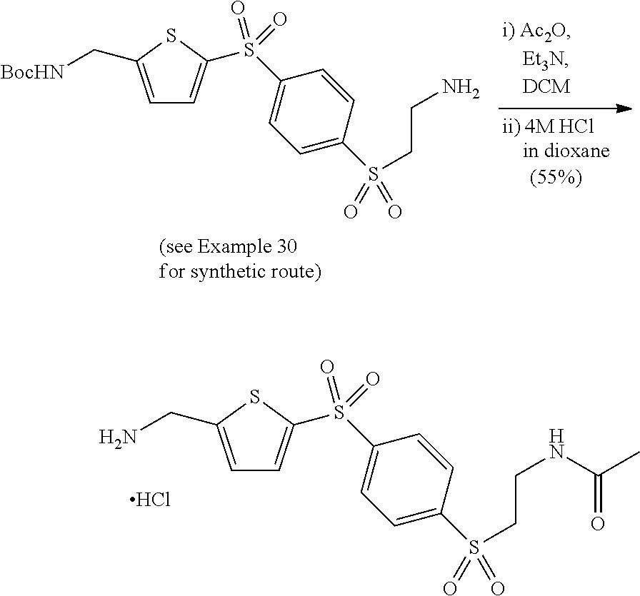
C1=C(CN)SC(S(C2=CC=C(S(CCNC(C)=O)(=O)=O)C=C2)(=O)=O)=C1.Cl.C1=C(C[BocHN])SC(S(C2=CC=C(S(CCN)(=O)=O)C=C2)(=O)=O)=C1
